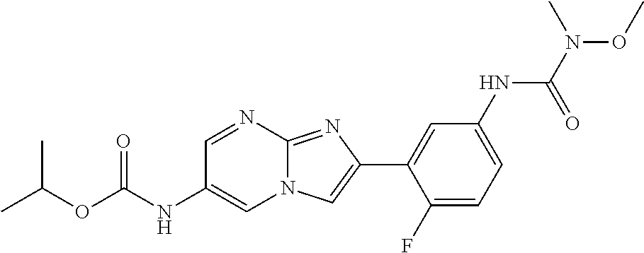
C1=NC2=NC(C3=CC(NC(N(C)OC)=O)=CC=C3F)=CN2C=C1NC(OC(C)C)=O
